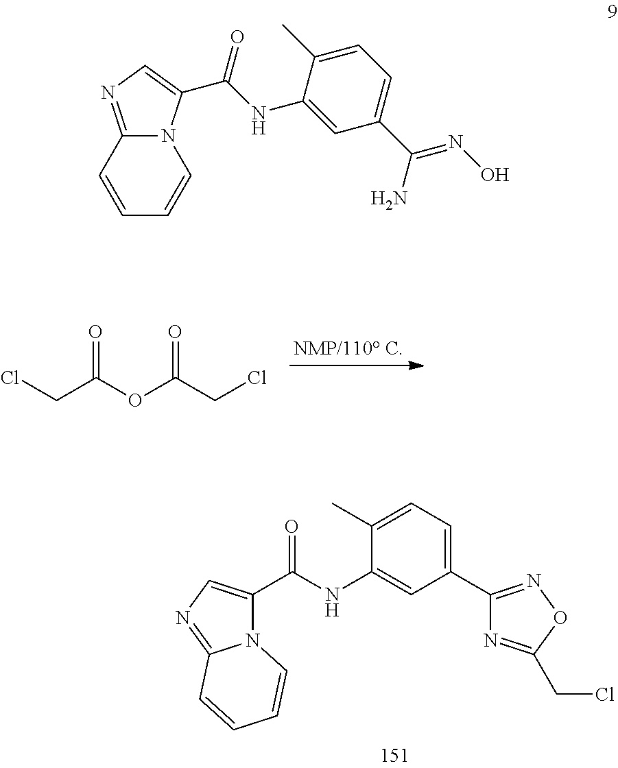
N12C(C(NC3=CC(C4=NOC(CCl)=N4)=CC=C3C)=O)=CN=C1C=CC=C2.ClCC(OC(CCl)=O)=O.C(NC1=CC(C(N)=NO)=CC=C1C)(=O)C1=CN=C2N1C=CC=C2
